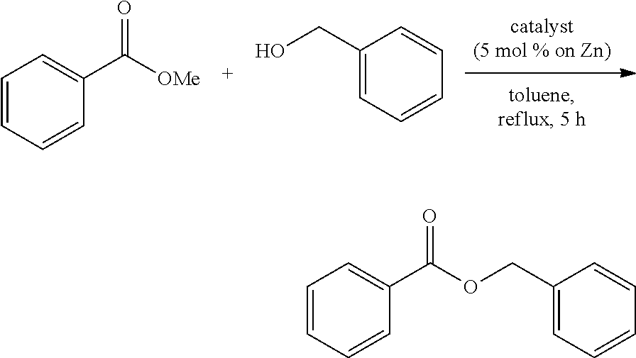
C1=CC=CC(C([OMe])=O)=C1.OCC1=CC=CC=C1.C1=CC=CC(C(=O)OCC2=CC=CC=C2)=C1
